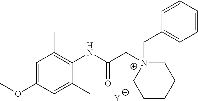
[Y].C1=C(OC)C=C(C)C(NC(C[N+]2(CC3=CC=CC=C3)CCCCC2)=O)=C1C
